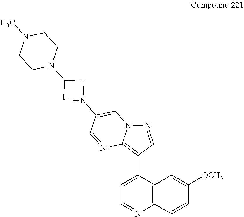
C1=C(C2=C3N(N=C2)C=C(N2CC(N4CCN(C)CC4)C2)C=N3)C2=C(N=C1)C=CC([OCH3])=C2
